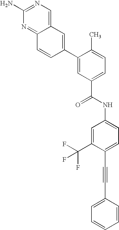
C12=CN=C(N)N=C1C=CC(C1=CC(C(NC3=CC=C(C#CC4=CC=CC=C4)C(C(F)(F)F)=C3)=O)=CC=C1C)=C2
